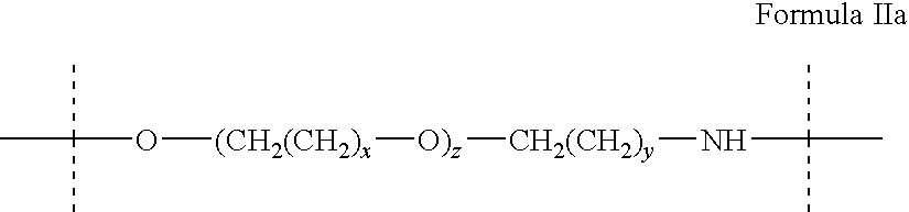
C(O[(CH2(CH2)x][O)z][CH2(CH2)y]NC(C)(C)C)(C)(C)C
